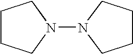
C1CCN(N2CCCC2)C1
